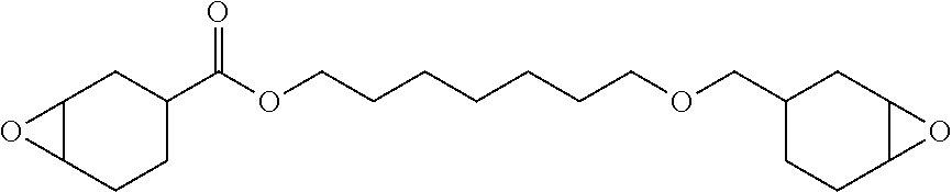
C12C(CCC(C(OCCCCCCCOCC3CCC4C(C3)O4)=O)C1)O2
